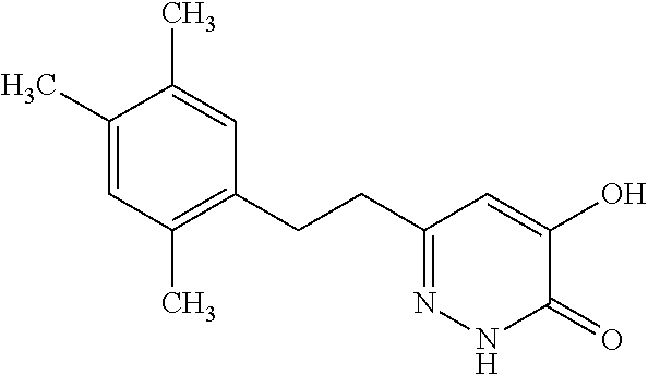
C1(C)=CC(C)=C(CCC2=NNC(=O)C(O)=C2)C=C1C
